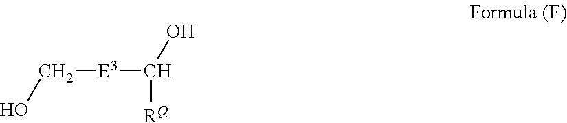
OC[E3]C(O)[RQ]
